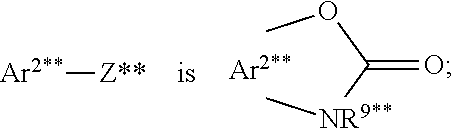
COC([NR9**]C)=O.[Ar2**][Z**]
